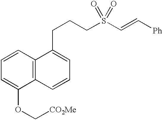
C1=CC2=C(C(OC[CO2Me])=C1)C=CC=C2CCCS(C=C[Ph])(=O)=O
